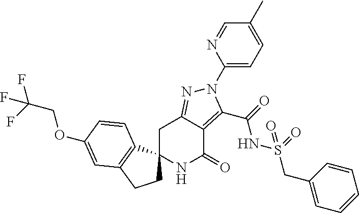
C1C2=NN(C3=CC=C(C)C=N3)C(C(=O)NS(CC3=CC=CC=C3)(=O)=O)=C2C(=O)NC12CCC1=C2C=CC(OCC(F)(F)F)=C1
